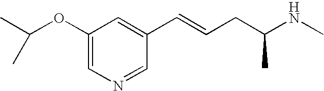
C1(OC(C)C)=CN=CC(C=CCC(NC)C)=C1
